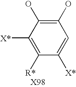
C1([X*])=CC(O)=C(O)C([X*])=C1[R*]
